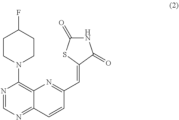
N1=CN=C2C(=C1N1CCC(F)CC1)N=C(C=C1C(=O)NC(=O)S1)C=C2
